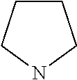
C1CCNC1
